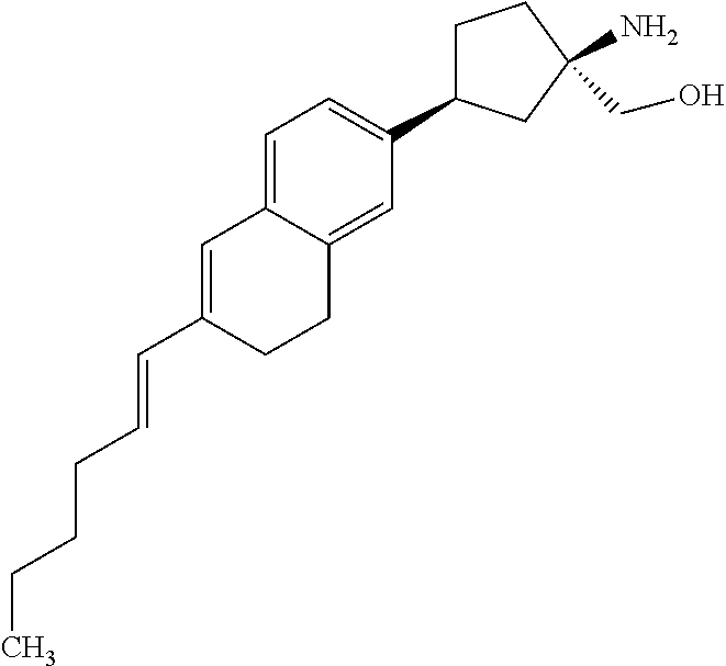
C1=C(C=CCCCC)CCC2=CC(C3CCC(CO)(N)C3)=CC=C12
